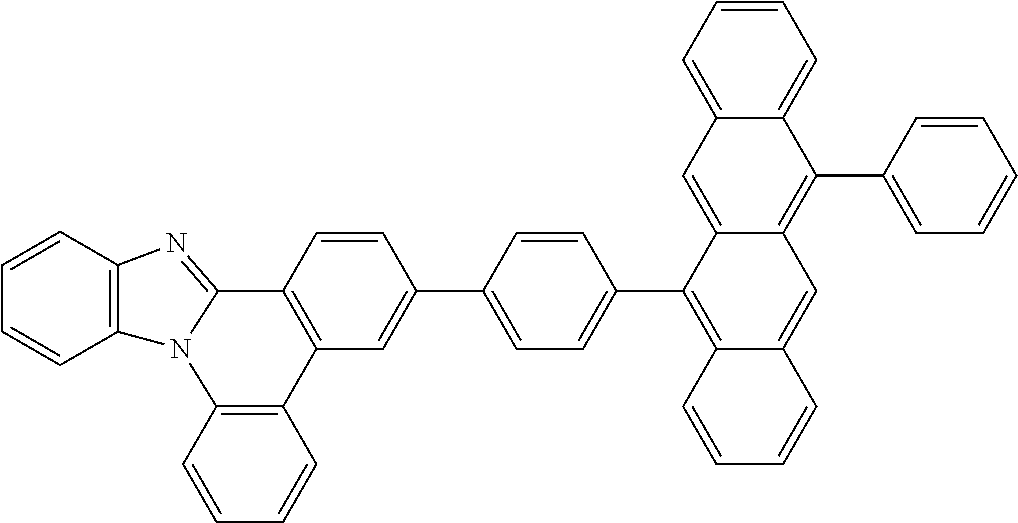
C1=CC2=C(C=C1)N1C(=NC3=C1C=CC=C3)C1=C2C=C(C2=CC=C(C3=C4C(=CC5=C(C6=CC=CC=C6)C6=CC=CC=C6C=C35)C=CC=C4)C=C2)C=C1
